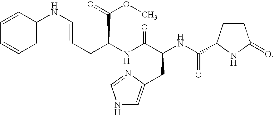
C1=CC2=C(C=C1)C(CC(NC(C(NC(=O)C1CCC(=O)N1)CC1=CNC=N1)=O)C(OC)=O)=CN2
